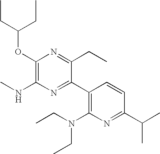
C1(OC(CC)CC)=C(NC)N=C(C2=C(N(CC)CC)N=C(C(C)C)C=C2)C(CC)=N1
